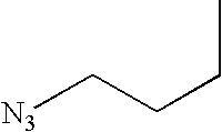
CCCC[N3]
